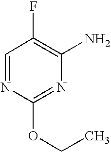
C1=NC(OCC)=NC(N)=C1F
